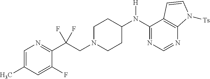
C1(N(C2CCN(CC(C3=NC=C(C)C=C3F)(F)F)CC2)[H])=NC=NC2=C1C=CN2[Ts]
